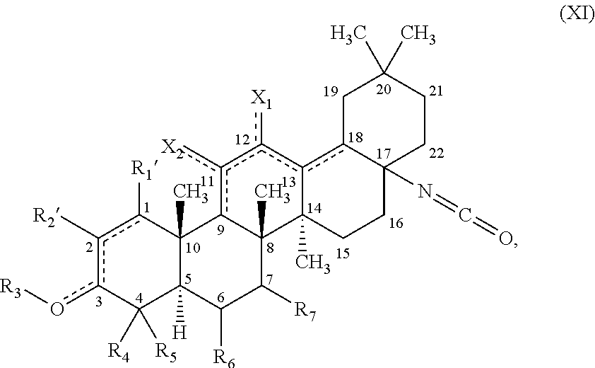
c1([R2])c(o[R3])C([R5])([R4])C2([H])C(C)(c1[R1])c1c([X2])c([X1])c3c4C(N=C=O)(CCC3(C)C1(C)C([R7])C2[R6])CCC(C)(C)C4
